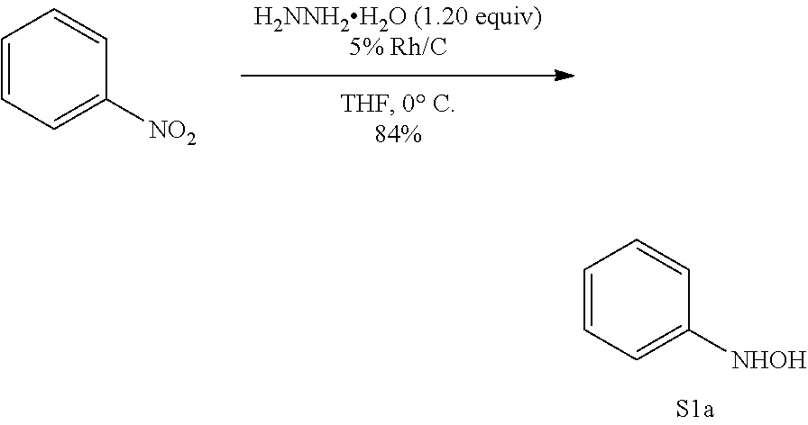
C1=CC=C([NO2])C=C1.C1=CC=C([NHOH])C=C1
